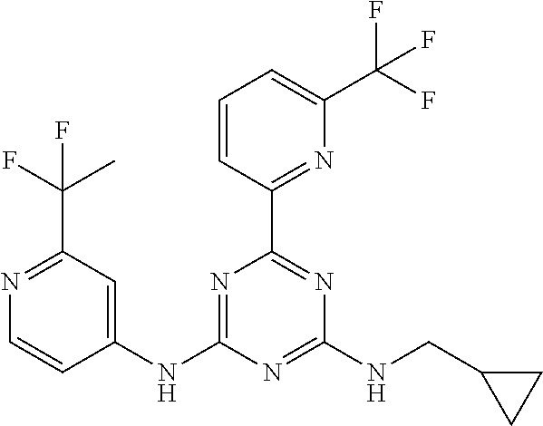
C1(NC2=NC(C3=NC(C(F)(F)F)=CC=C3)=NC(NCC3CC3)=N2)=CC(C(C)(F)F)=NC=C1
